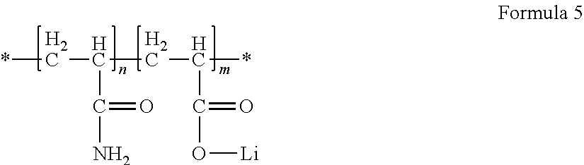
*CC(CC(*)C(O[Li])=O)C(N)=O
